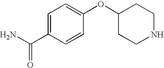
C1=C(C(N)=O)C=CC(OC2CCNCC2)=C1
